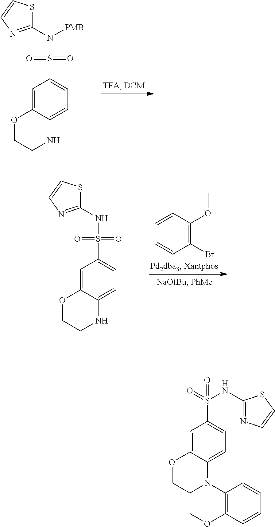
C1=C2C(=CC(S(=O)(=O)NC3=NC=CS3)=C1)OCCN2C1=C(OC)C=CC=C1.C1=C2C(=CC(S(=O)(=O)N([PMB])C3=NC=CS3)=C1)OCCN2.C1(Br)=C(OC)C=CC=C1.C1=C2C(=CC(S(=O)(=O)NC3=NC=CS3)=C1)OCCN2
